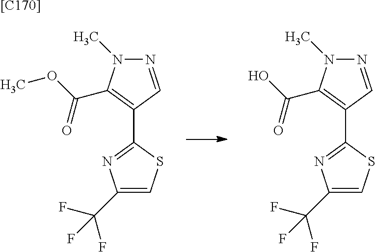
C1(C2=NC(C(F)(F)F)=CS2)=C(C(OC)=O)N(C)N=C1.C1(C2=NC(C(F)(F)F)=CS2)=C(C(O)=O)N(C)N=C1.[[C170]]
